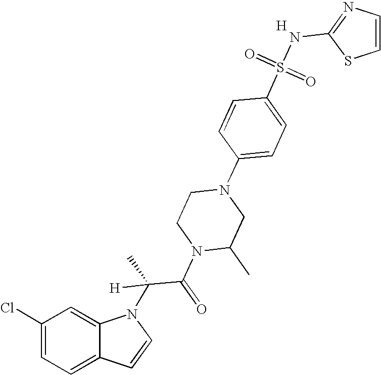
C1(Cl)=CC=C2C(=C1)N(C(C(N1C(C)CN(C3=CC=C(S(=O)(=O)NC4=NC=CS4)C=C3)CC1)=O)(C)[H])C=C2.[H]
